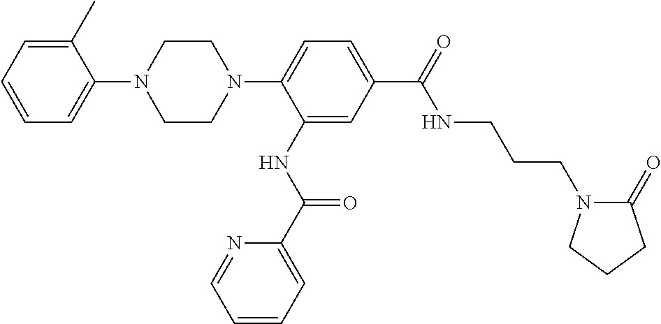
C1=CC=C(C)C(N2CCN(C3=CC=C(C(=O)NCCCN4C(=O)CCC4)C=C3NC(C3=CC=CC=N3)=O)CC2)=C1
